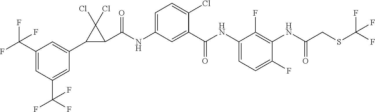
C1(NC(C2=CC(NC(C3C(Cl)(Cl)C3C3=CC(C(F)(F)F)=CC(C(F)(F)F)=C3)=O)=CC=C2Cl)=O)=CC=C(F)C(NC(CSC(F)(F)F)=O)=C1F
